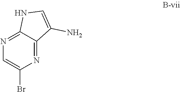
N1=C2C(=NC(Br)=C1)C(N)=CN2
